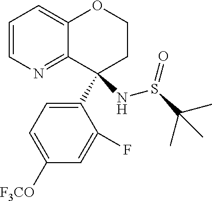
C1=CN=C2C(=C1)OCCC2(C1=CC=C([F3CO])C=C1F)NS(C(C)(C)C)=O
